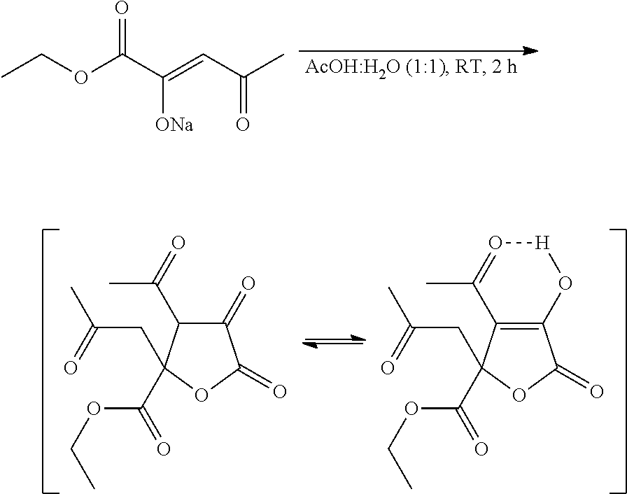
CCOC(C(=CC(C)=O)[ONa])=O.C1(=O)C(C(=O)C)C(CC(C)=O)(C(=O)OCC)OC1=O.C12=C(C(C)=O[H]O1)C(CC(C)=O)(C(=O)OCC)OC2=O
